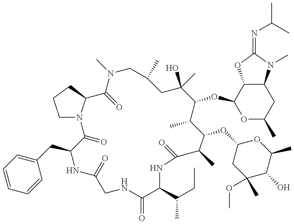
C1=CC=C(CC2C(=O)N3CCCC3C(=O)N(C)CC(C)CC(O)(C)C(OC3OC(C)CC4C3OC(=NC(C)C)N4C)C(C)C(OC3CC(OC)(C)C(O)C(C)O3)C(C)C(=O)NC(C(CC)C)C(=O)NCC(=O)N2)C=C1
